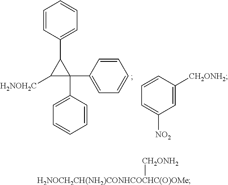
C1=CC(C2C([H2NOH2C])C2(C2=CC=CC=C2)C2=CC=CC=C2)=CC=C1.C1=CC([CH2ONH2])=CC([NO2])=C1.[CH2ONH2][H2NOCH2CH(NH2)CONHCOCHC(O)OMe]
